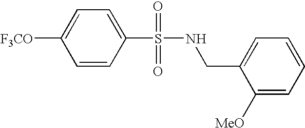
C1=CC(S(=O)(=O)NCC2=CC=CC=C2[MeO])=CC=C1[F3CO]
